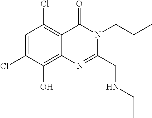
C1=C(Cl)C(O)=C2C(=C1Cl)C(=O)N(CCC)C(CNCC)=N2
